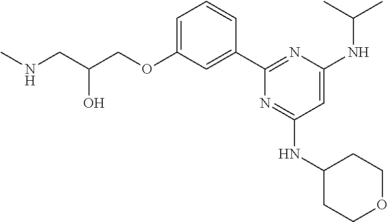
N(CC(COC1=CC=CC(C2=NC(NC(C)C)=CC(NC3CCOCC3)=N2)=C1)O)C
